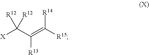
[X]C(C([R13])=C([R14])[R15])([R12])[R12]
